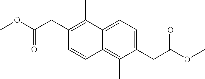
C1(CC(OC)=O)=C(C)C2=CC=C(CC(OC)=O)C(C)=C2C=C1
